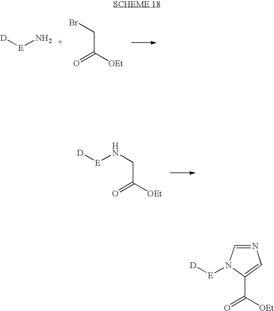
[D][E]N.C(C(=O)[OEt])Br.[D][E]NCC(=O)[OEt].[D][E]N1C=NC=C1C(=O)[OEt]
